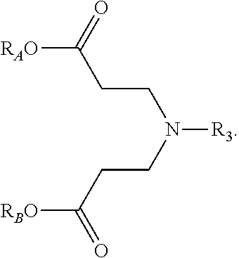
[RAO]C(CCN([R3])CCC([RBO])=O)=O
